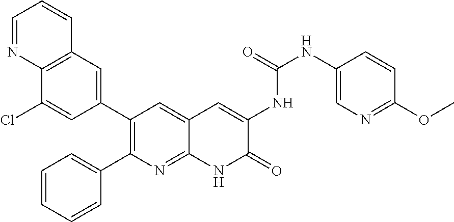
C12=C(C=C(C3=C(C4=CC=CC=C4)N=C4C(=C3)C=C(NC(NC3=CN=C(OC)C=C3)=O)C(=O)N4)C=C1Cl)C=CC=N2
